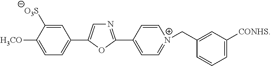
C1=C([H3CO])C([O3S])=CC(C2=CN=C(C3=CC=[N+](CC4=CC([CONHS])=CC=C4)C=C3)O2)=C1
